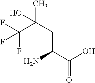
C(C(C(O)=O)N)C(C(F)(F)F)(C)O
